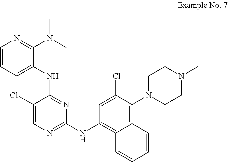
N(C1=NC(NC2=C3C(=C(N4CCN(C)CC4)C(Cl)=C2)C=CC=C3)=NC=C1Cl)C1=CC=CN=C1N(C)C
